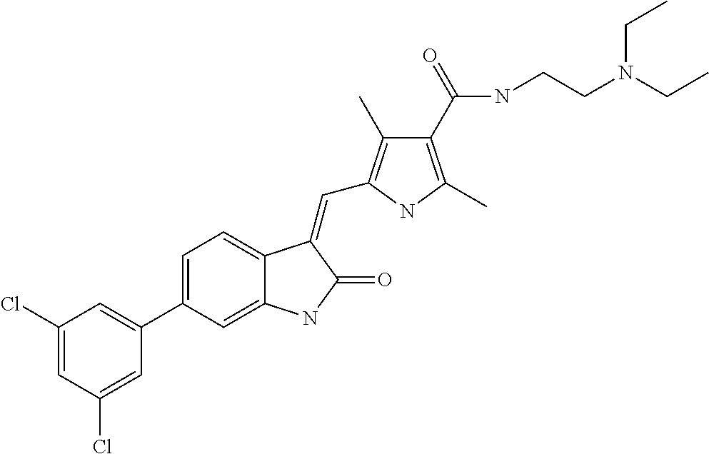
C1=C(C2=CC(Cl)=CC(Cl)=C2)C=C2C(=C1)C(=CC1=C(C)C(C(=O)NCCN(CC)CC)=C(C)N1)C(=O)N2
